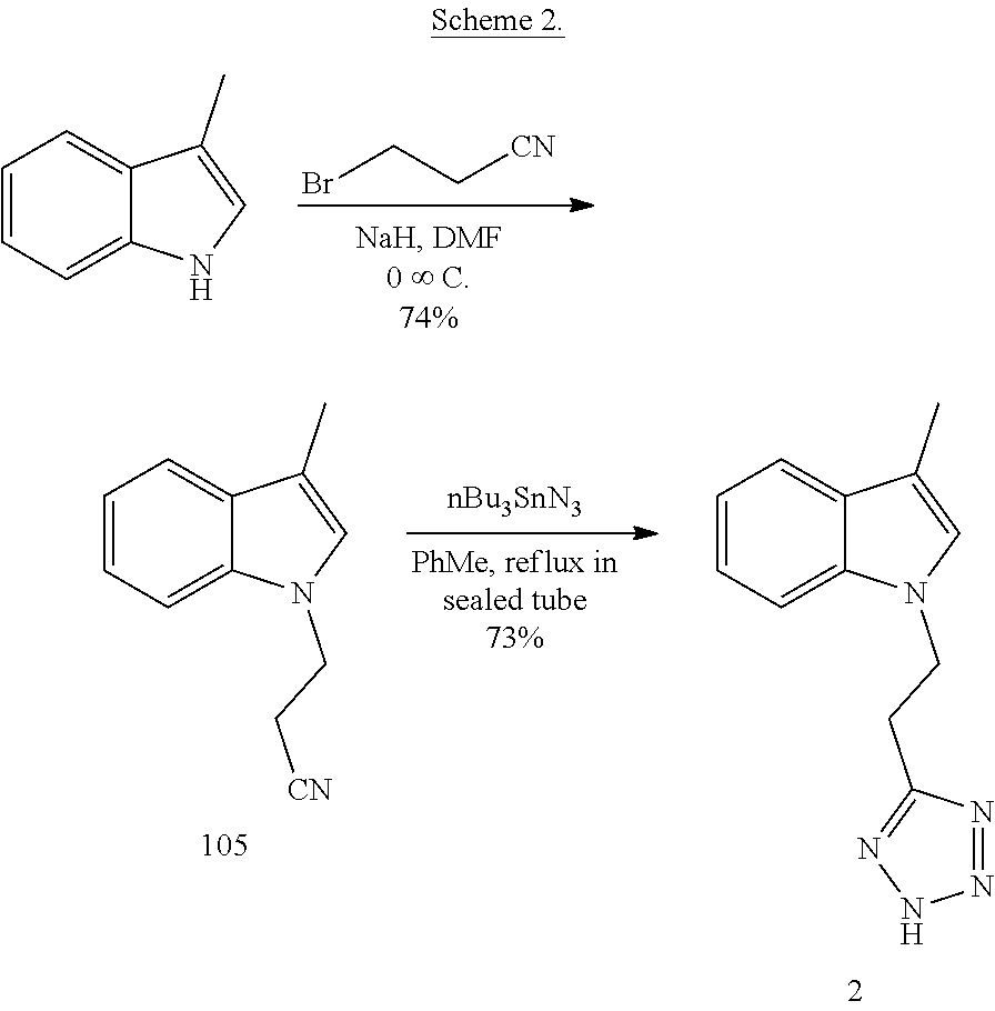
BrCC[CN].C1=CC=C2C(=C1)C(C)=CN2.C1=CC=C2C(=C1)C(C)=CN2CC[CN].C1=CC=C2C(=C1)C(C)=CN2CCC1=NNN=N1.[nBu3SnN3]
